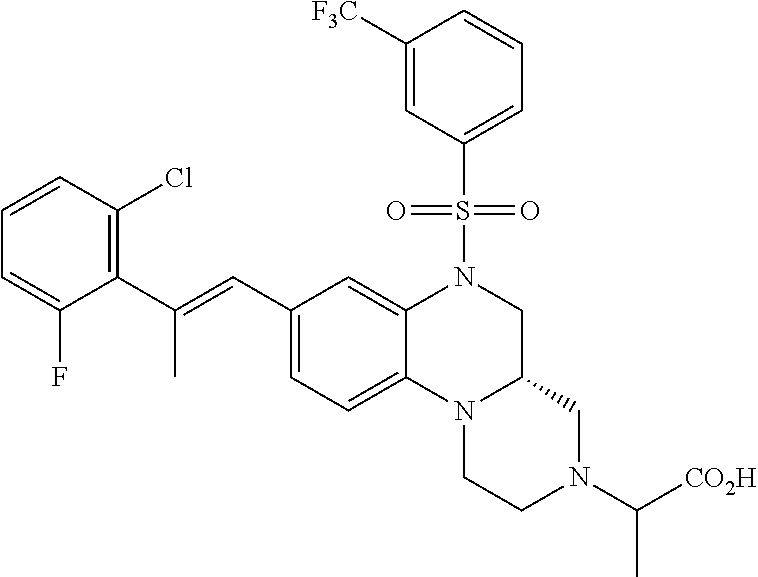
C1CN2C3=CC=C(C=C(C4=C(Cl)C=CC=C4F)C)C=C3N(S(C3=CC=CC([F3C])=C3)(=O)=O)CC2CN1C(C)[CO2H]
